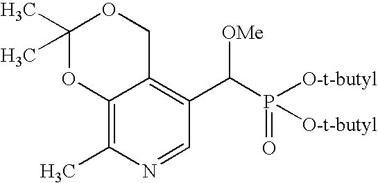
C1(C)(C)OC2=C(C)N=CC(C([OMe])P(=O)([O-t-butyl])[O-t-butyl])=C2CO1
